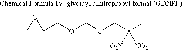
C1(COCOCC(C)([NO2])[O2N])CO1
